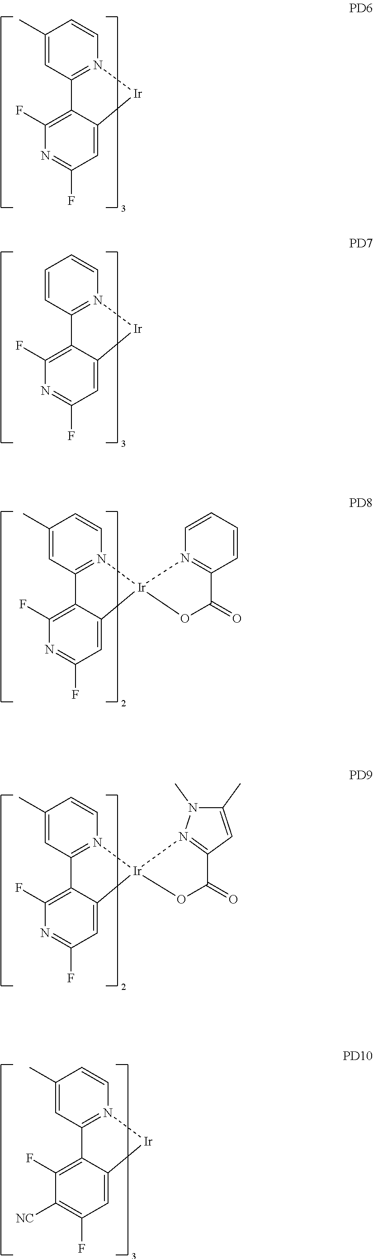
C1=C2C(=C(F)N=C1F)C1=N(C=CC(C)=C1)[Ir]2.C1=C2C(=C(F)N=C1F)C1=N(C=CC=C1)[Ir]2.C1=C2C(=C(F)N=C1F)C1=N(C=CC(C)=C1)[Ir]21N2=C(C=CC=C2)C(=O)O1.C1=C2C(=C(F)N=C1F)C1=N(C=CC(C)=C1)[Ir]21N2=C(C=C(C)N2C)C(=O)O1.C1=C2C(=C(F)C([NC])=C1F)C1=N(C=CC(C)=C1)[Ir]2
